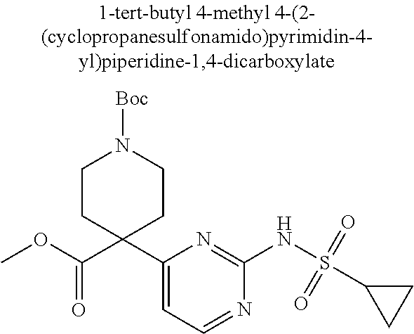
C1(C2(C(OC)=O)CCN([Boc])CC2)=CC=NC(NS(C2CC2)(=O)=O)=N1
